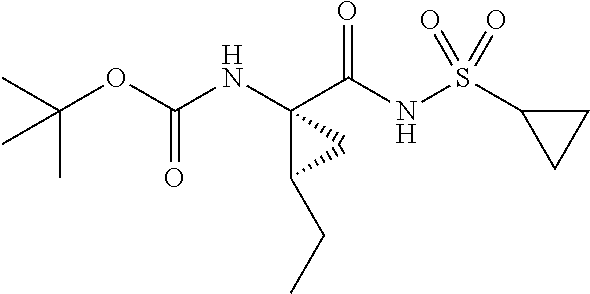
N(C1(C(NS(C2CC2)(=O)=O)=O)C(CC)C1)C(OC(C)(C)C)=O
